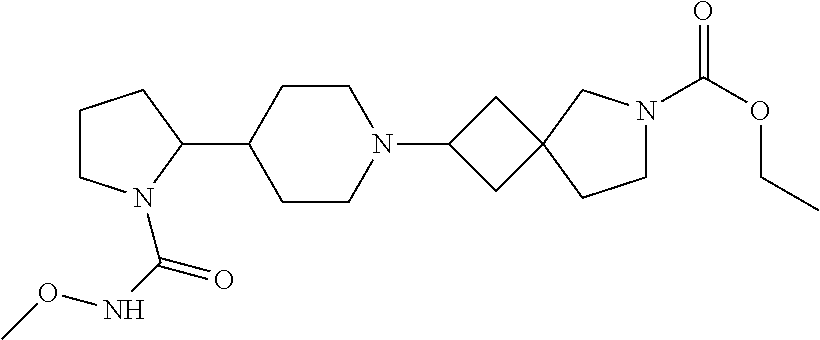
C1CN(C(NOC)=O)C(C2CCN(C3CC4(C3)CCN(C(OCC)=O)C4)CC2)C1
